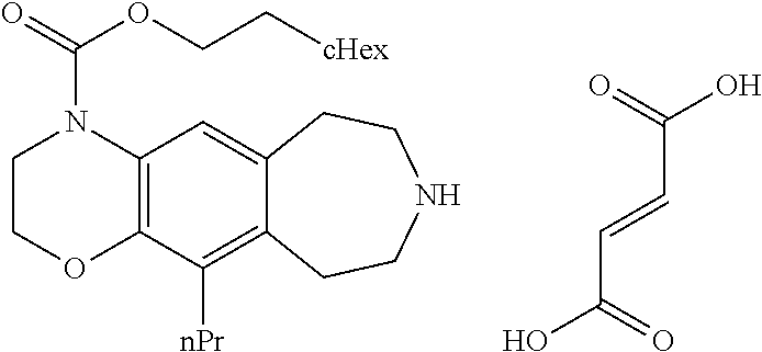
OC(=O)C=CC(O)=O.C1COC2=C(N1C(=O)OCC[cHex])C=C1C(=C2[nPr])CCNCC1
